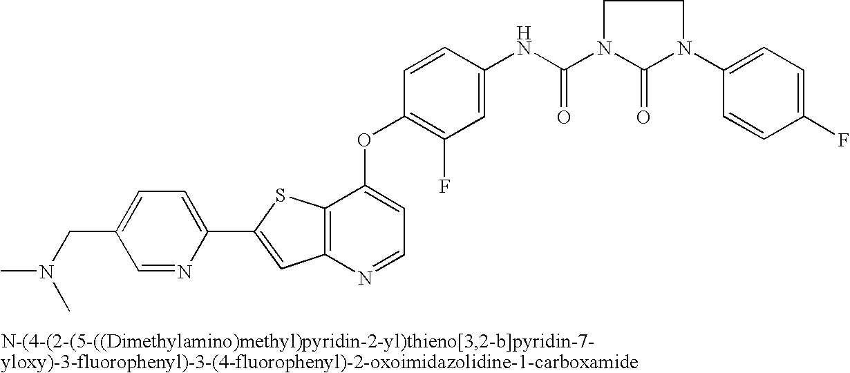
N(C)(C)CC1=CC=C(C2=CC3=C(S2)C(OC2=C(F)C=C(NC(N4CCN(C5=CC=C(F)C=C5)C4=O)=O)C=C2)=CC=N3)N=C1
